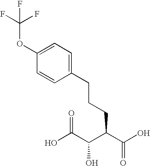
C1(OC(F)(F)F)=CC=C(CCCC(C(=O)O)C(C(O)=O)O)C=C1
